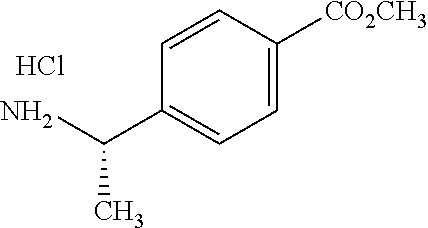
C1=C([CO2CH3])C=CC(C(N)C)=C1.Cl
